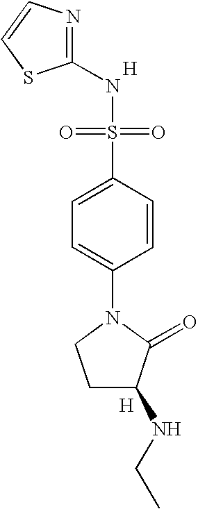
[H].N1=C(NS(=O)(=O)C2=CC=C(N3CCC(NCC)C3=O)C=C2)SC=C1.[H]
